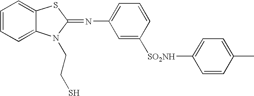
C1=CC=C2C(=C1)SC(=NC1=CC=CC([SO2NH]C3=CC=C(C)C=C3)=C1)N2CCS
